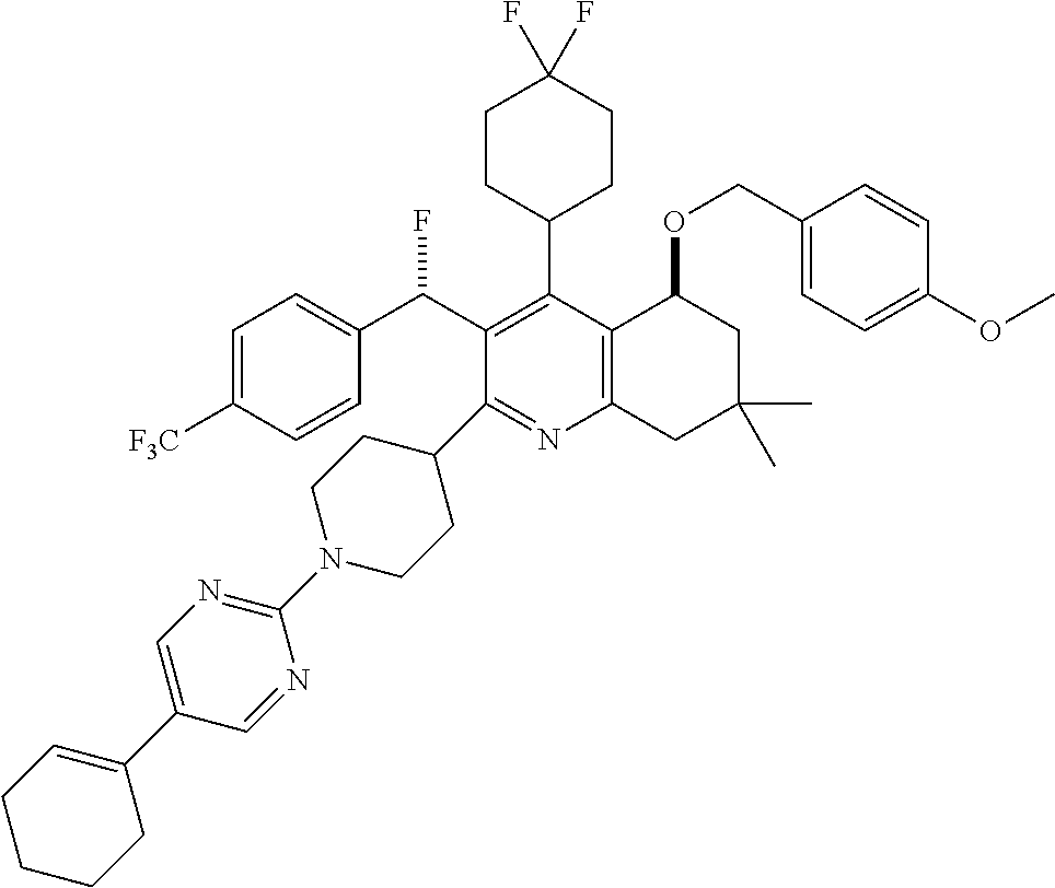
C1=C([F3C])C=CC(C(C2=C(C3CCC(F)(F)CC3)C3=C(N=C2C2CCN(C4=NC=C(C5=CCCCC5)C=N4)CC2)CC(C)(C)CC3OCC2=CC=C(OC)C=C2)F)=C1
